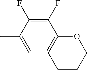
C1CC(C)OC2=C1C=C(C)C(F)=C2F
